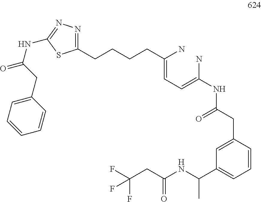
C(=CC=C(N)NC(CC1=CC(C(NC(CC(F)(F)F)=O)C)=CC=C1)=O)(N)CCCCC1=NN=C(NC(CC2=CC=CC=C2)=O)S1
